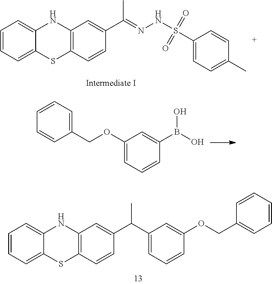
CC(=NNS(=O)(=O)C1=CC=C(C)C=C1)C1=CC2=C(SC3=CC=CC=C3N2)C=C1.OB(O)C1=CC(OCC2=CC=CC=C2)=CC=C1.C1=CC=C2NC3=C(SC2=C1)C=CC(C(C1=CC=CC(OCC2=CC=CC=C2)=C1)C)=C3
